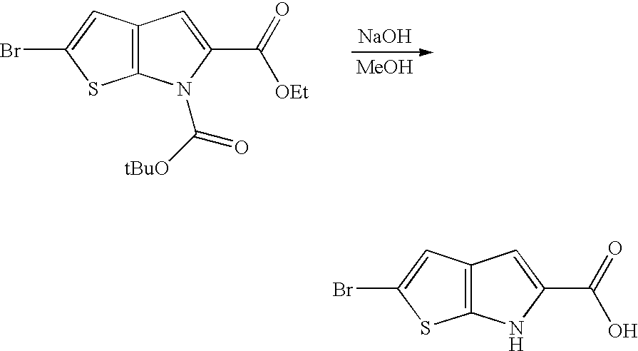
[NaOH].[MeOH].C12=C(C=C(Br)S1)C=C(C(=O)[OEt])N2C([tBuO])=O.C12=C(C=C(Br)S1)C=C(C(=O)O)N2
